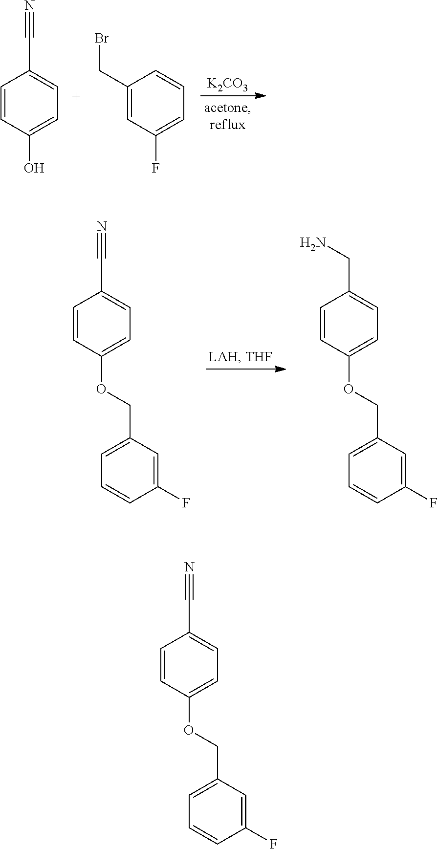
C1=CC(O)=CC=C1C#N.C1(CBr)=CC(F)=CC=C1.[K2CO3].C1=CC(OCC2=CC=CC(F)=C2)=CC=C1C#N.C1=CC(OCC2=CC=CC(F)=C2)=CC=C1CN.C1=CC(OCC2=CC=CC(F)=C2)=CC=C1C#N
